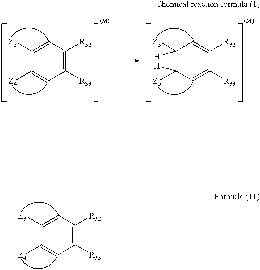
C(=C([R33])C=C[Z4])([R32])C=C[Z3].C1([R32])=CC([Z3])([H])C([Z5])([H])C=C1[R33].C(=C([R33])C=C[Z4])([R32])C=C[Z3]
